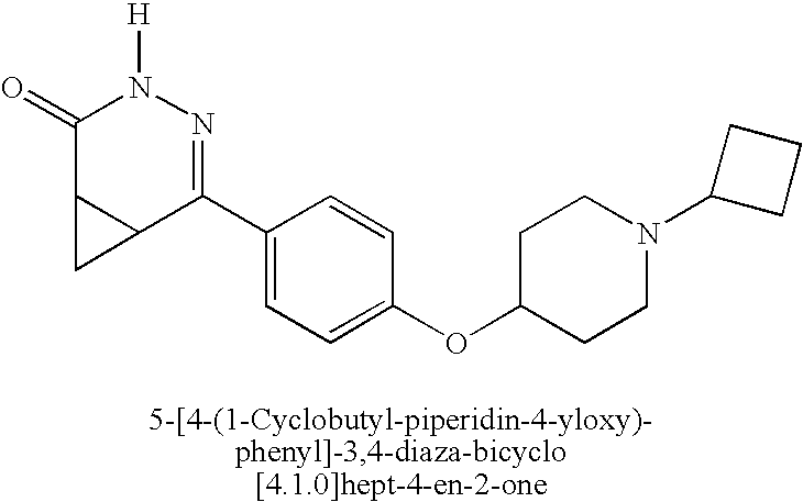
C1(=O)C2C(C(C3=CC=C(OC4CCN(C5CCC5)CC4)C=C3)=NN1[H])C2
